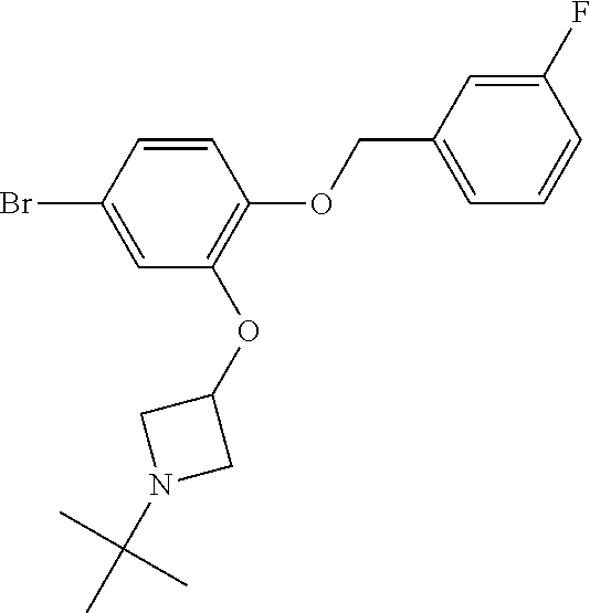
C1(OC2CN(C(C)(C)C)C2)=C(OCC2=CC=CC(F)=C2)C=CC(Br)=C1
